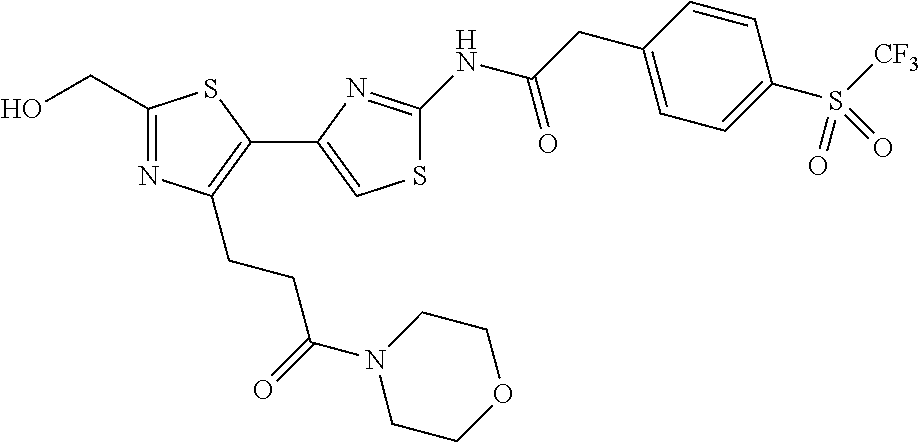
C1(CO)=NC(CCC(=O)N2CCOCC2)=C(C2=CSC(NC(CC3=CC=C(S(=O)([CF3])=O)C=C3)=O)=N2)S1
